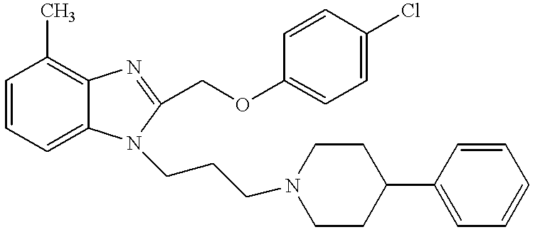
C1=CC=C2C(=C1C)N=C(COC1=CC=C(Cl)C=C1)N2CCCN1CCC(C2=CC=CC=C2)CC1
